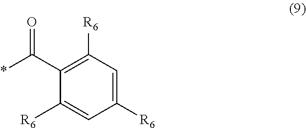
C1([R6])=C(C(*)=O)C([R6])=CC([R6])=C1
